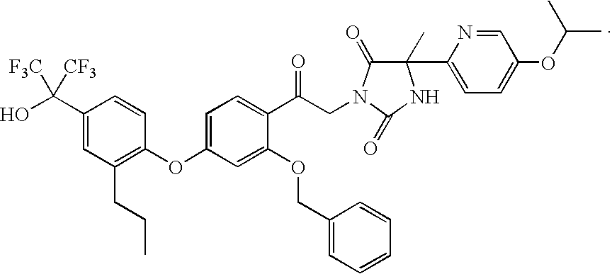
C1(C(O)([F3C])[CF3])=CC(CCC)=C(OC2=CC=C(C(CN3C(=O)C(C4=CC=C(OC(C)C)C=N4)(C)NC3=O)=O)C(OCC3=CC=CC=C3)=C2)C=C1
